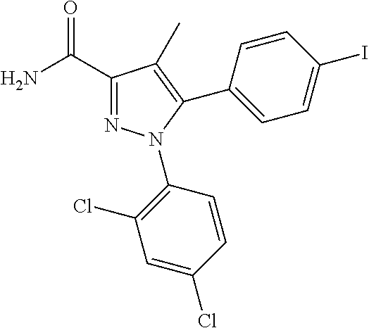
NC(C1=NN(C2=C(Cl)C=C(Cl)C=C2)C(C2=CC=C(I)C=C2)=C1C)=O
